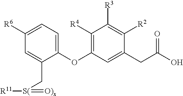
C1(OC2=C([R4])C([R3])=C([R2])C(CC(O)=O)=C2)=CC=C([R6])C=C1C[S(](=[O)x])[R11]
